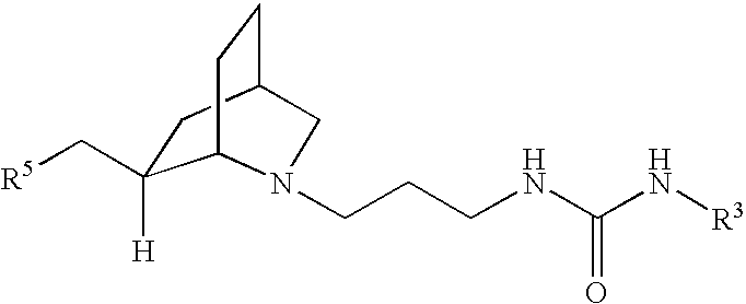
C1C([H])(C[R5])C2CCC1CN2CCCNC(N[R3])=O
